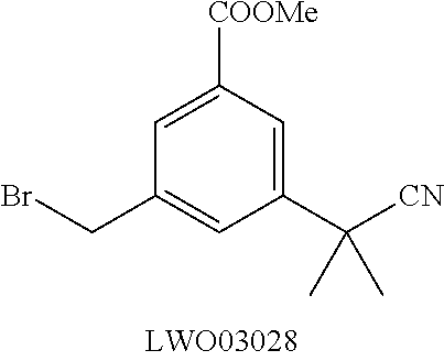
C1([COOMe])=CC(CBr)=CC(C([CN])(C)C)=C1
